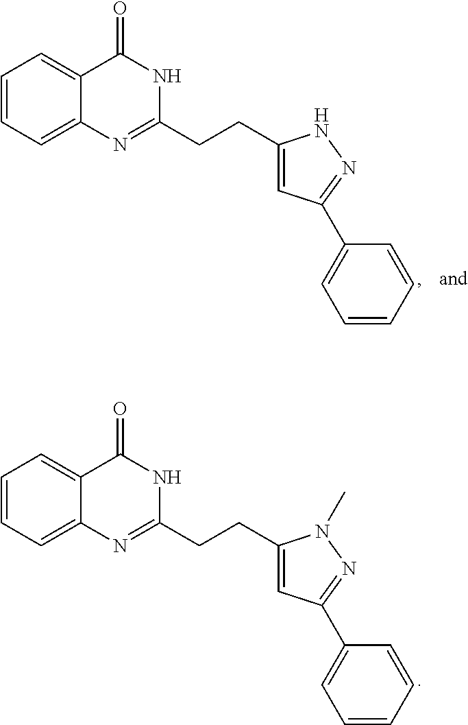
C1=CC=C2C(=C1)C(=O)NC(CCC1=CC(C3=CC=CC=C3)=NN1)=N2.C1=CC=C2C(=C1)C(=O)NC(CCC1=CC(C3=CC=CC=C3)=NN1C)=N2
